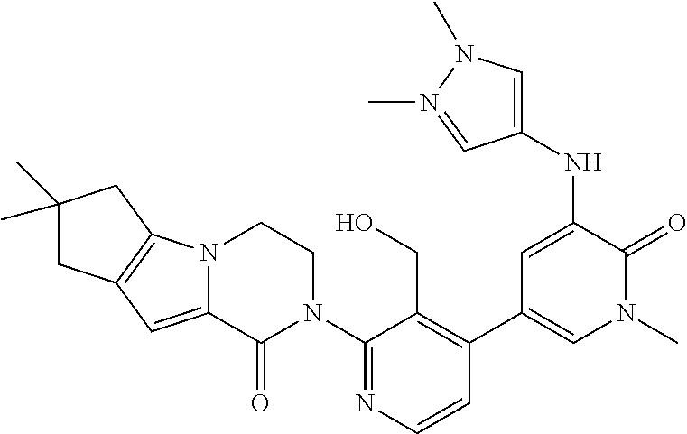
C12=C(N3C(=C1)C(=O)N(C1=NC=CC(C4=CN(C)C(=O)C(NC5=CN(C)N(C)=C5)=C4)=C1CO)CC3)CC(C)(C)C2
